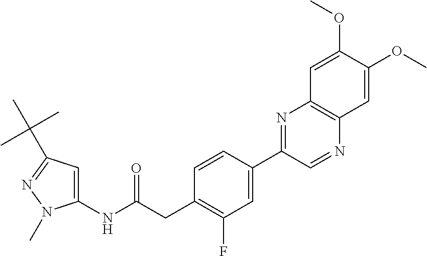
C1(NC(CC2=C(F)C=C(C3=NC4=C(N=C3)C=C(OC)C(OC)=C4)C=C2)=O)=CC(C(C)(C)C)=NN1C
